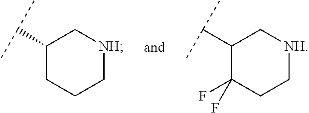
C1(C(C)C)CCC[NH]C1.C1(C(C)C)C(F)(F)CC[NH]C1
